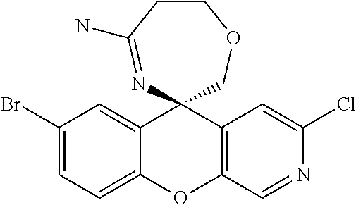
C1CC(N)=NC2(CO1)C1=CC(Br)=CC=C1OC1=C2C=C(Cl)N=C1
